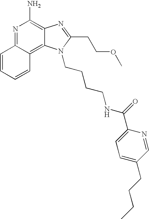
N1=C2C(=C3C(=C1N)N=C(CCOC)N3CCCCNC(C1=CC=C(CCCC)C=N1)=O)C=CC=C2
